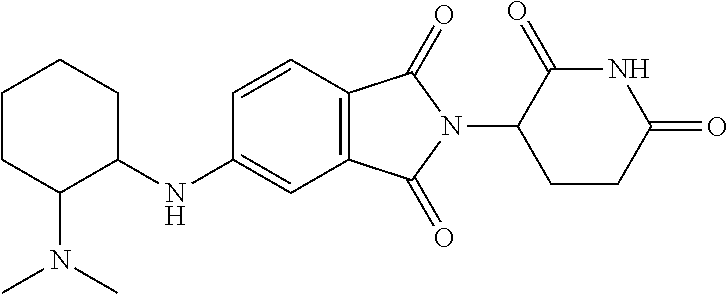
C1=CC2=C(C=C1NC1CCCCC1N(C)C)C(=O)N(C1CCC(=O)NC1=O)C2=O
